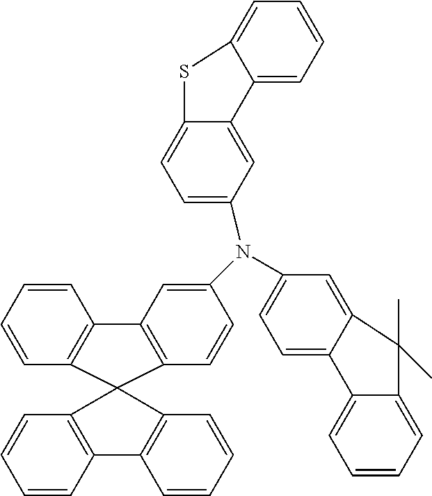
C1=CC=CC2=C1C1(C3=C2C=C(N(C2=CC=C4C(=C2)C(C)(C)C2=CC=CC=C42)C2=CC=C4C(=C2)C2=CC=CC=C2S4)C=C3)C2=C(C=CC=C2)C2=C1C=CC=C2
